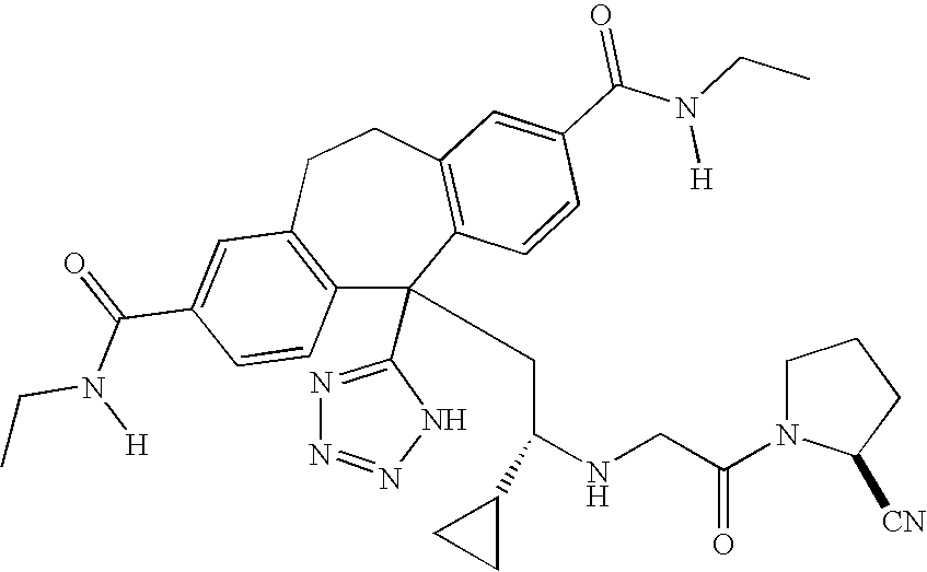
C1(C(=O)N(CC)[H])=CC2=C(C=C1)C(C1=NN=NN1)(CC(NCC(N1C([CN])CCC1)=O)C1CC1)C1=C(CC2)C=C(C(N(CC)[H])=O)C=C1
